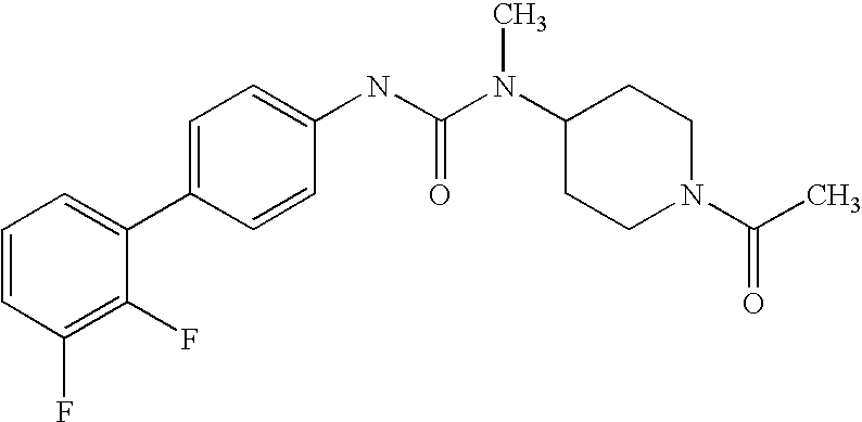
C1=CC(F)=C(F)C(C2=CC=C(NC(N(C3CCN(C(C)=O)CC3)C)=O)C=C2)=C1
